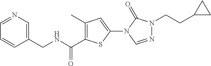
C1(C)=C(C(NCC2=CN=CC=C2)=O)SC(N2C=NN(CCC3CC3)C2=O)=C1
